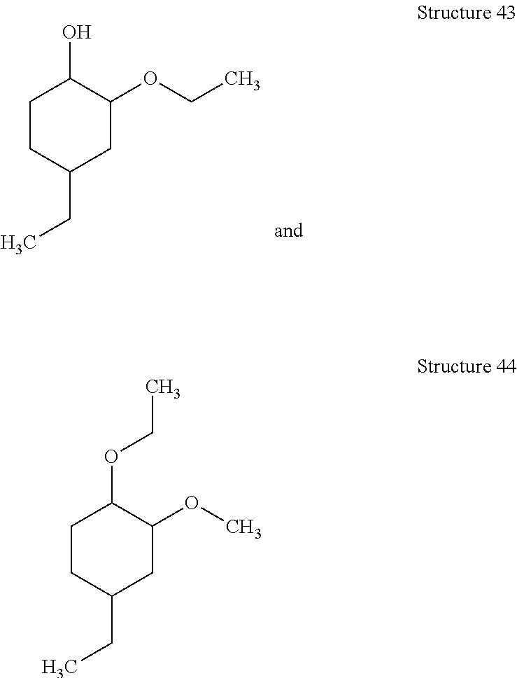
C1CC(CC)CC(OCC)C1O.C1CC(CC)CC(OC)C1OCC
